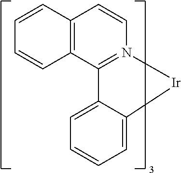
C1=CC2=C(C3=N1[Ir]C1=CC=CC=C31)C=CC=C2
